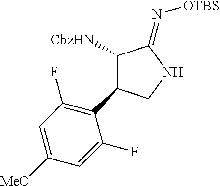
[CbzHN]C1C(C2=C(F)C=C([MeO])C=C2F)CNC1=N[OTBS]
